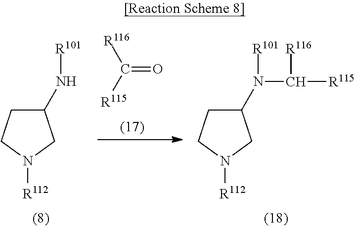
C1(N[R101])CCN([R112])C1.C(=O)([R116])[R115].C1(N([R101])C([R116])[R115])CCN([R112])C1
